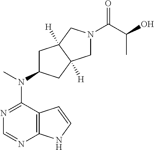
C12=C(N=CN=C1N(C)C1CC3([H])C([H])(C1)CN(C(C(O)C)=O)C3)NC=C2
